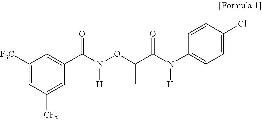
C1([F3C])=CC([CF3])=CC(C(N(OC(C(N(C2=CC=C(Cl)C=C2)[H])=O)C)[H])=O)=C1
